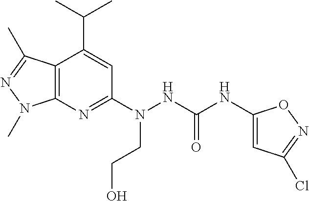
C12=C(N=C(N(NC(NC3=CC(Cl)=NO3)=O)CCO)C=C1C(C)C)N(C)N=C2C
